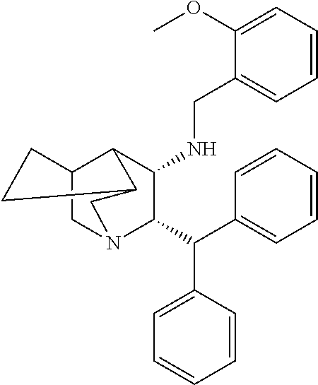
C1(NCC2=CC=CC=C2OC)C(C(C2=CC=CC=C2)C2=CC=CC=C2)N2CC3C1C(C2)CC3
